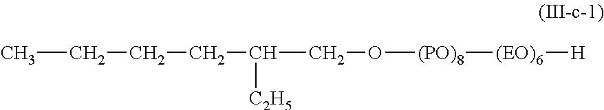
CCCCC([C2H5])CO[(PO)8][(EO)6][H]
